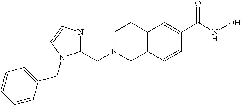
C1(CN2CC3=C(CC2)C=C(C(NO)=O)C=C3)=NC=CN1CC1=CC=CC=C1
